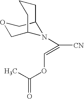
C1CCC2COCC1N2C([CN])=COC(=O)C
